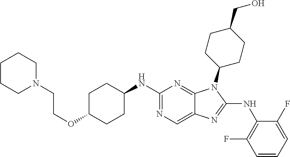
N1=C(NC2CCC(OCCN3CCCCC3)CC2)N=C2C(=C1)N=C(NC1=C(F)C=CC=C1F)N2C1CCC(CO)CC1
